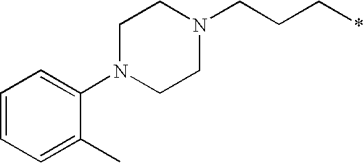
C1N(C2=CC=CC=C2C)CCN(CCC*)C1
